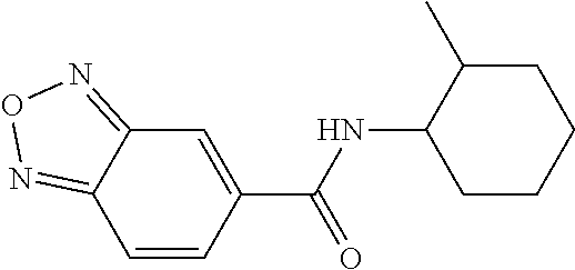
C1(C)CCCCC1NC(C1=CC2=NON=C2C=C1)=O
